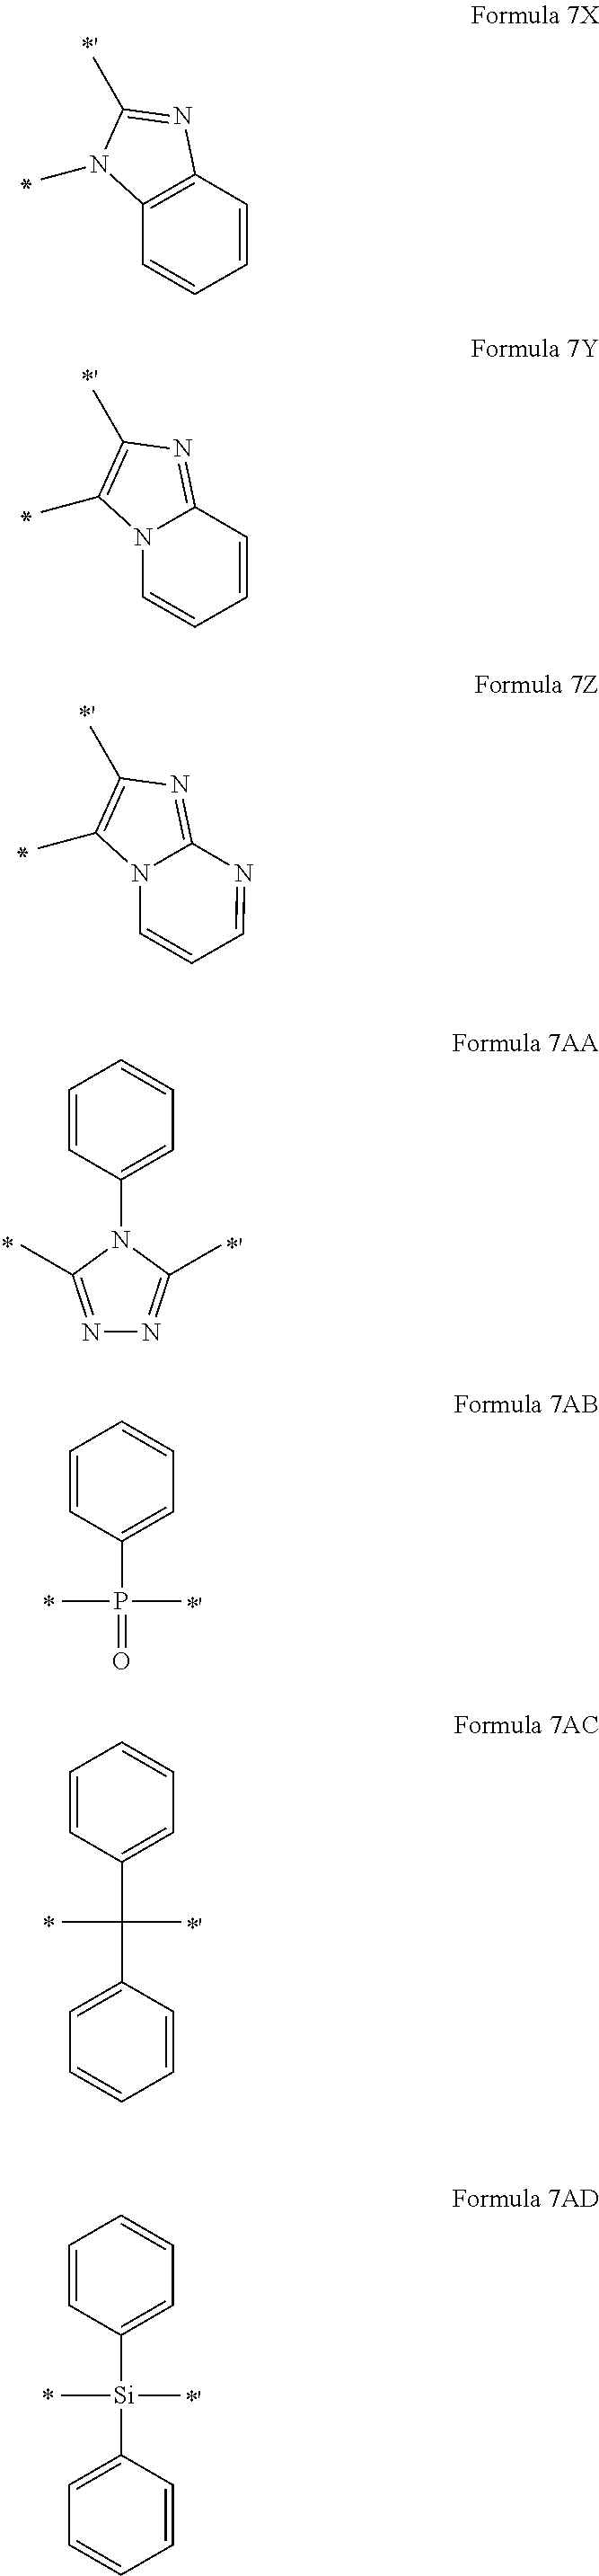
C12=C(C=CC=C1)N(C)C(C)=N2.C12=NC(C)=C(C)N1C=CC=C2.C12=NC(C)=C(C)N1C=CC=N2.C1=CC(N2C(C)=NN=C2C)=CC=C1.C1=CC(P(C)(C)=O)=CC=C1.C1=CC(C(C)(C)C2=CC=CC=C2)=CC=C1.C1=CC([Si](C)(C)C2=CC=CC=C2)=CC=C1
